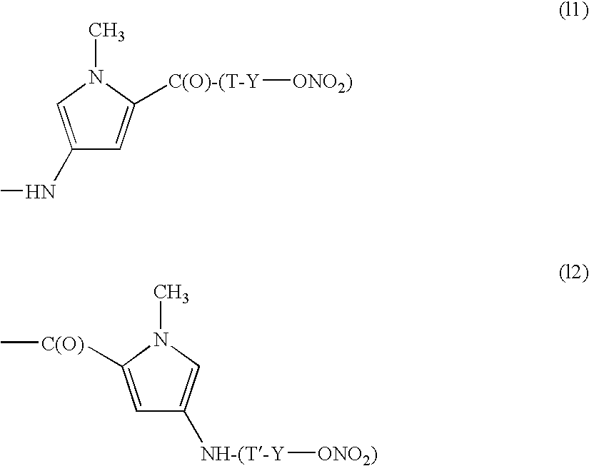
C1(NC)=CN(C)C([C(O)-(T-Y][ONO2)])=C1.C1=C([C(O)]C)N(C)C=C1[NH-(T-Y][ONO2)]
